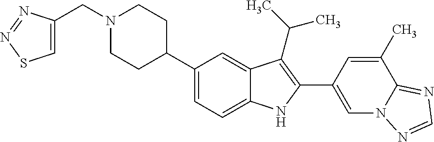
C1(C2CCN(CC3=CSN=N3)CC2)=CC=C2C(=C1)C(C(C)C)=C(C1=CN3C(=NC=N3)C(C)=C1)N2
